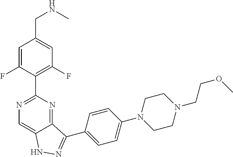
C1=C(F)C(C2=NC=C3C(=N2)C(C2=CC=C(N4CCN(CCOC)CC4)C=C2)=NN3)=C(F)C=C1CNC
